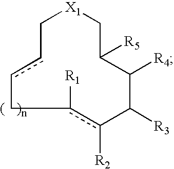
C1[X1]CC([R5])C([R4])C([R3])c([R2])c([R1])Ccc1
